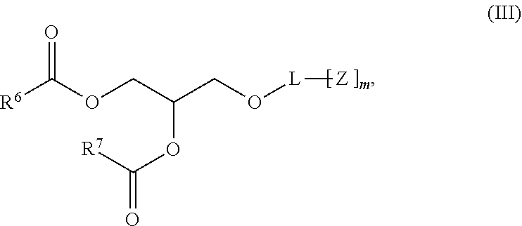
C(C(CO[L][Z])OC(=O)[R7])OC([R6])=O
